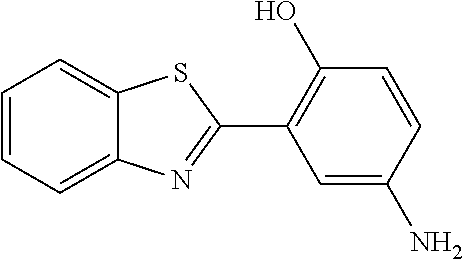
C1=CC=C2C(=C1)SC(C1=C(O)C=CC(N)=C1)=N2
